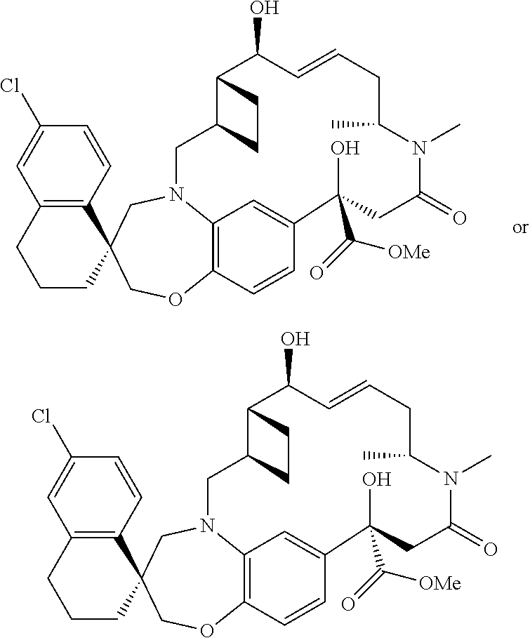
C12=C(C=CC(Cl)=C1)C1(CCC2)COC2=C3N(C1)CC1C(C(O)C=CCC(C)N(C)C(=O)CC(C(=O)[OMe])(O)C(=C3)C=C2)CC1.C12=C(C=CC(Cl)=C1)C1(CCC2)COC2=C3N(C1)CC1C(C(O)C=CCC(C)N(C)C(=O)CC(C(=O)[OMe])(O)C(=C3)C=C2)CC1
